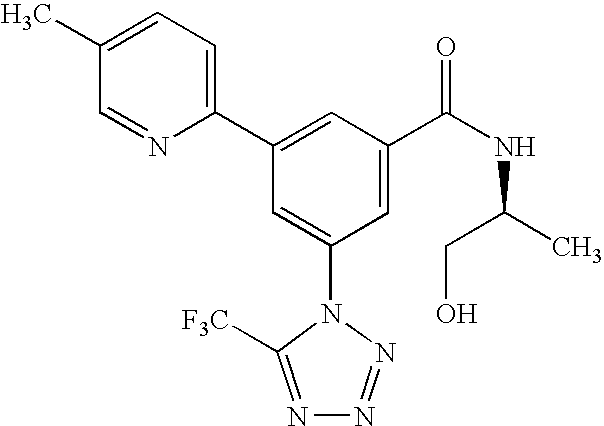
C1(C2=CC(C(NC(C)CO)=O)=CC(N3C([F3C])=NN=N3)=C2)=CC=C(C)C=N1
